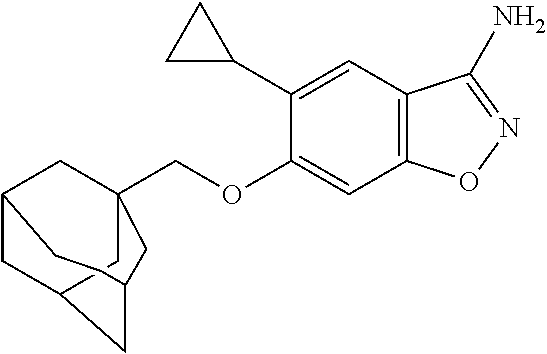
C1(C2CC2)=CC2=C(C=C1OCC13CC4CC(C1)CC(C3)CC4)ON=C2N
